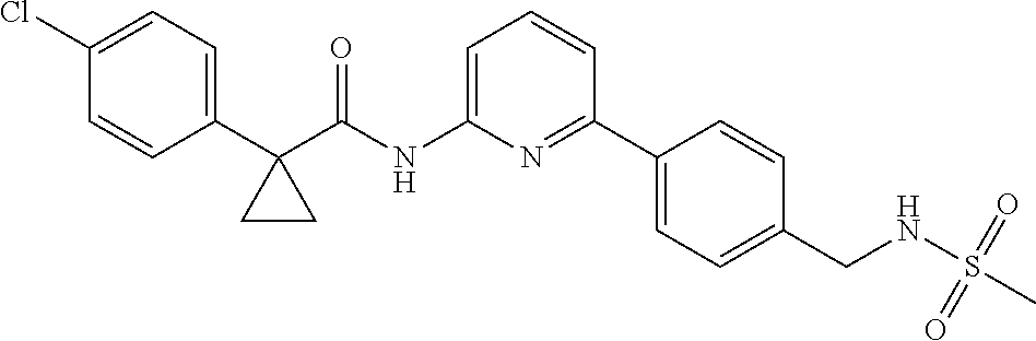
ClC1=CC=C(C2(C(NC3=CC=CC(C4=CC=C(CNS(C)(=O)=O)C=C4)=N3)=O)CC2)C=C1
